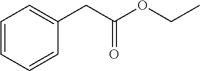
C(C(OCC)=O)C1=CC=CC=C1
